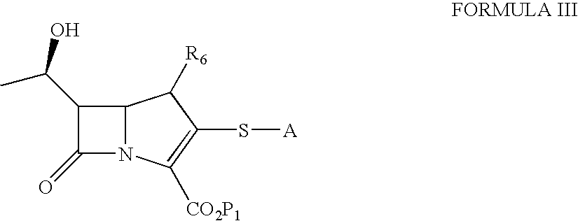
C1(C(C)O)C(=O)N2C1C([R6])C(S[A])=C2[CO2P1]
